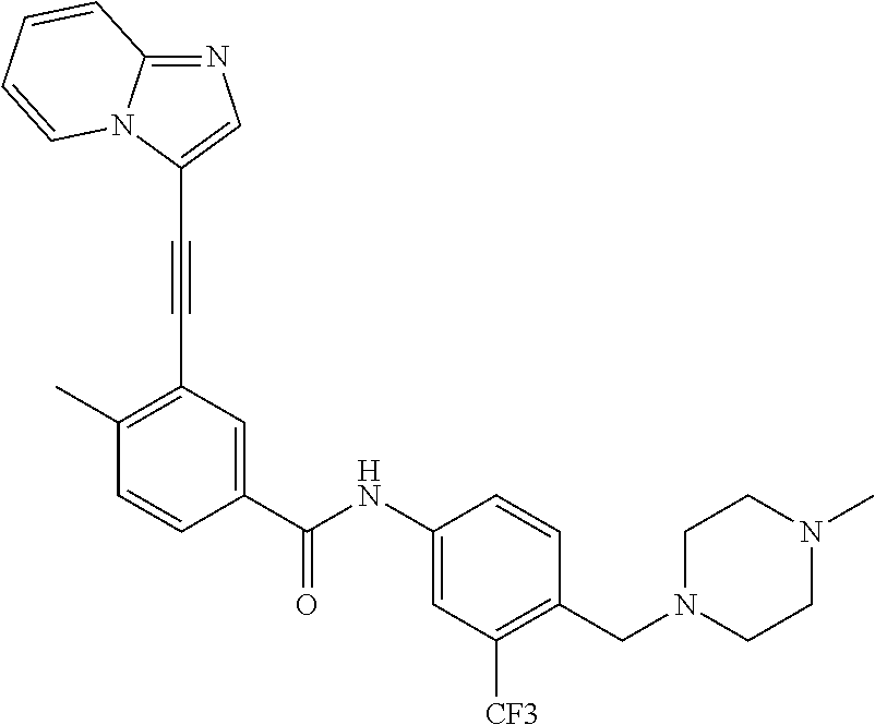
C1=CC(C(=O)NC2=CC([CF3])=C(CN3CCN(C)CC3)C=C2)=CC(C#CC2=CN=C3N2C=CC=C3)=C1C
